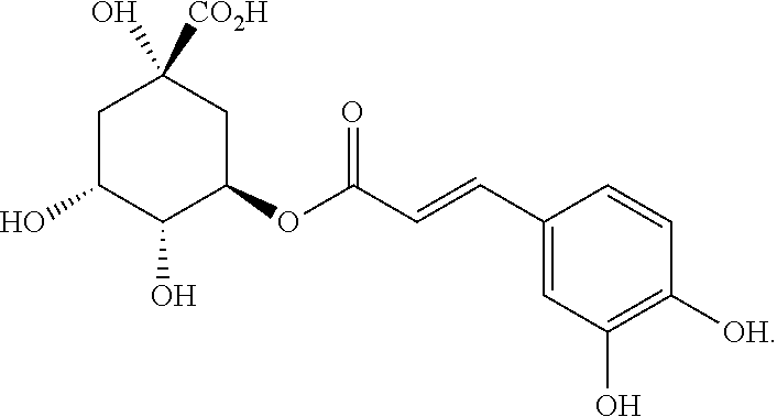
C1C(O)C(O)C(OC(C=CC2=CC(O)=C([OH])C=C2)=O)CC1(O)[CO2H]
